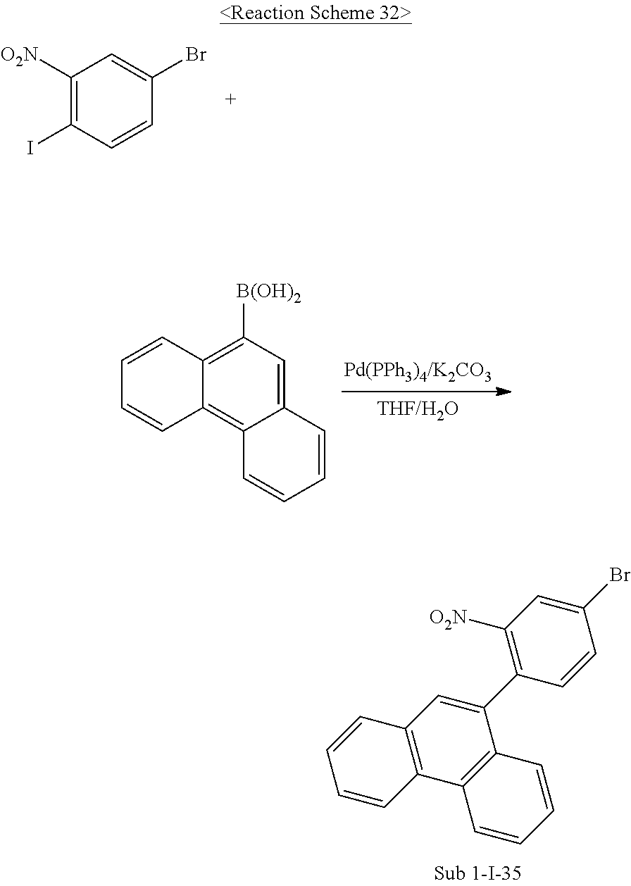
C1([O2N])=C(I)C=CC(Br)=C1.C1([O2N])=C(C2=CC3=C(C4=C2C=CC=C4)C=CC=C3)C=CC(Br)=C1.C1=C2C(=C3C(=C1[B(OH)2])C=CC=C3)C=CC=C2
